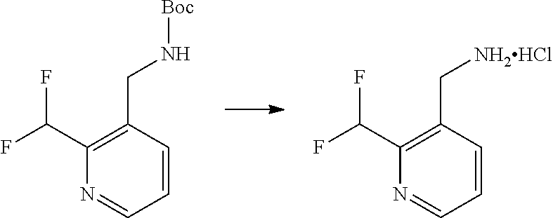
C1=CC(CN[Boc])=C(C(F)F)N=C1.C1=CC(C[NH2HCl])=C(C(F)F)N=C1
